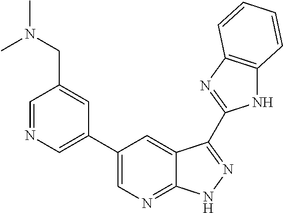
N1C2=C(N=C1C1=NNC3=NC=C(C4=CN=CC(CN(C)C)=C4)C=C31)C=CC=C2
